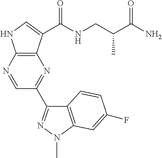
C1=NC2=C(N=C1C1=NN(C)C3=C1C=CC(F)=C3)C(C(NCC(C(N)=O)C)=O)=CN2
